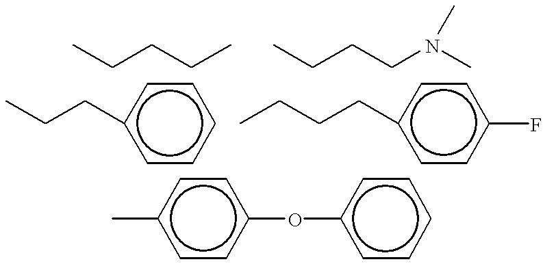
CCCCN(C)C.CCCCC.CCCc1ccccc1.C(CCc1ccc(F)cc1)C.Cc1ccc(Oc2ccccc2)cc1
